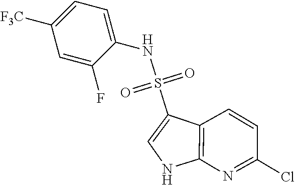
N(S(=O)(=O)C1=CNC2=C1C=CC(Cl)=N2)C1=CC=C([F3C])C=C1F
